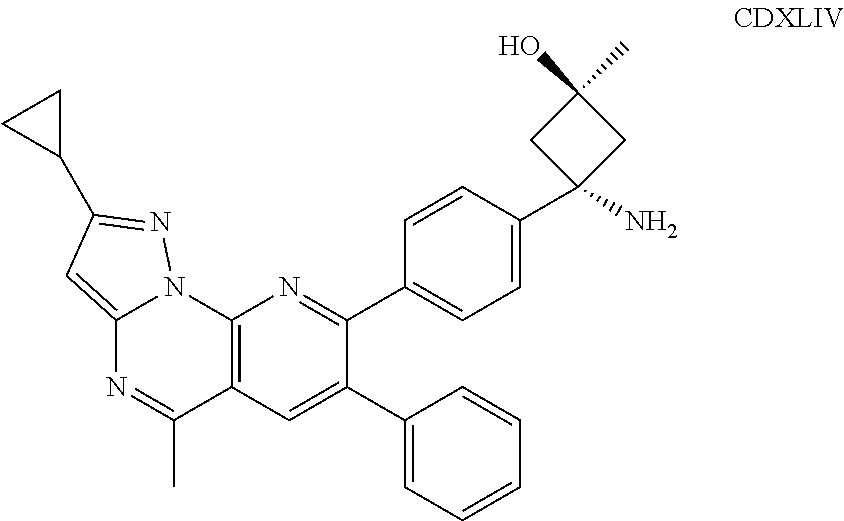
C1=CC(C2=NC3=C(C=C2C2=CC=CC=C2)C(C)=NC2=CC(C4CC4)=NN32)=CC=C1C1(N)CC(O)(C)C1
